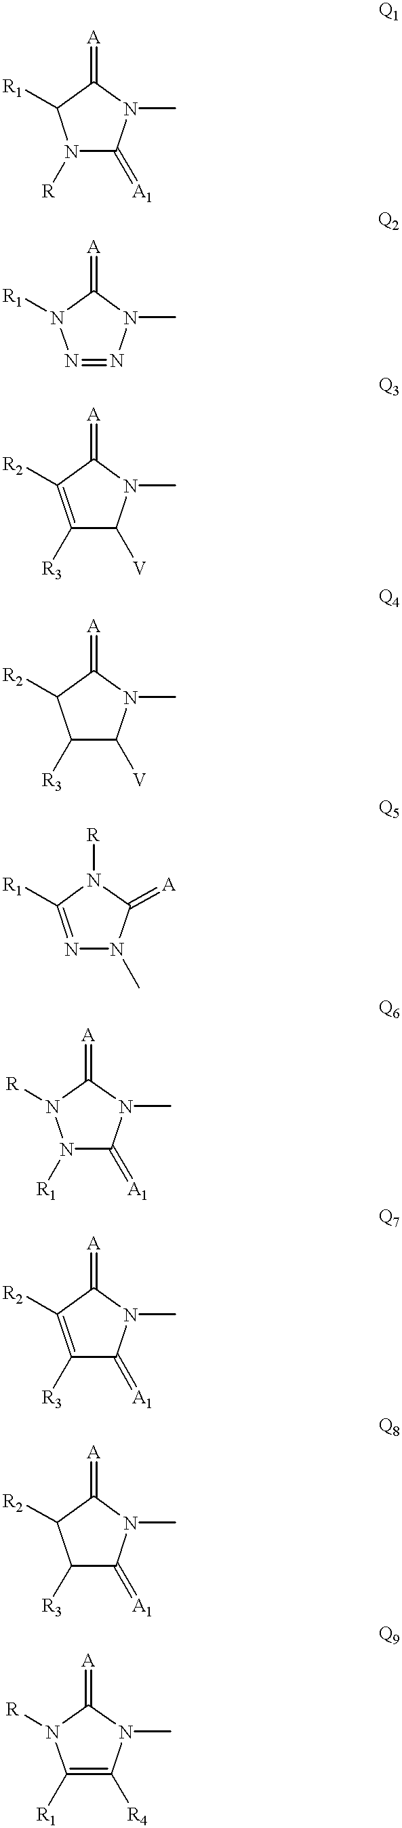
N1([R])C(=[A1])N(C)C(=[A])C1[R1].N1=NN(C)C(=[A])N1[R1].C1([R3])=C([R2])C(=[A])N(C)C1[V].C1([R3])C([V])N(C)C(=[A])C1[R2].N1=C([R1])N([R])C(=[A])N1C.N1([R1])C(=[A1])N(C)C(=[A])N1[R].C1([R3])=C([R2])C(=[A])N(C)C1=[A1].C1([R3])C(=[A1])N(C)C(=[A])C1[R2].C1([R1])=C([R4])N(C)C(=[A])N1[R]
